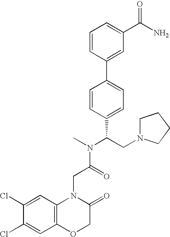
C1=CC(C2=CC=C(C(CN3CCCC3)N(C)C(=O)CN3C4=C(OCC3=O)C=C(Cl)C(Cl)=C4)C=C2)=CC(C(N)=O)=C1
